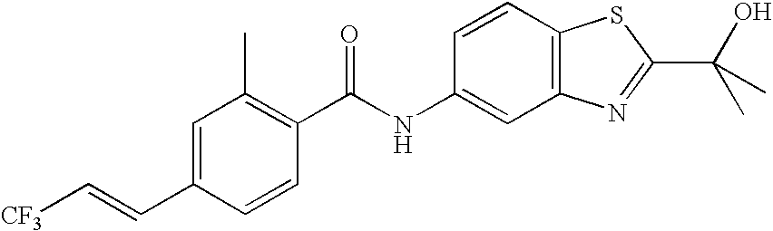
C1=C(C=C[CF3])C=CC(C(NC2=CC3=C(C=C2)SC(C(C)(C)O)=N3)=O)=C1C
